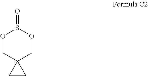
O1CC2(COS1=O)CC2
